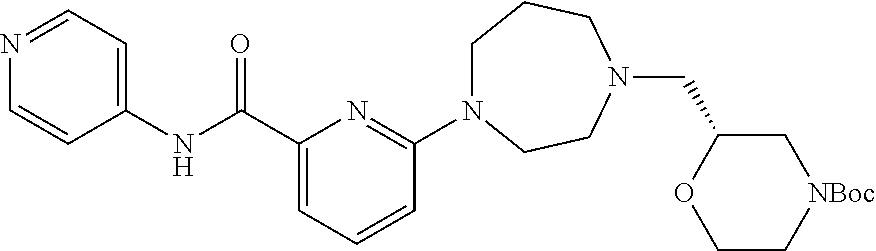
C1(NC(C2=CC=CC(N3CCCN(CC4OCC[NBoc]C4)CC3)=N2)=O)=CC=NC=C1
